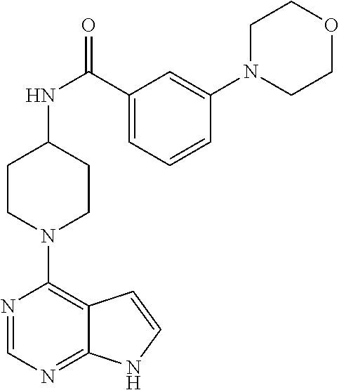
N1=CN=C2C(=C1N1CCC(NC(=O)C3=CC=CC(N4CCOCC4)=C3)CC1)C=CN2
